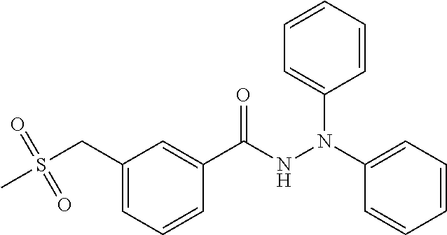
CS(CC1=CC=CC(C(NN(C2=CC=CC=C2)C2=CC=CC=C2)=O)=C1)(=O)=O
